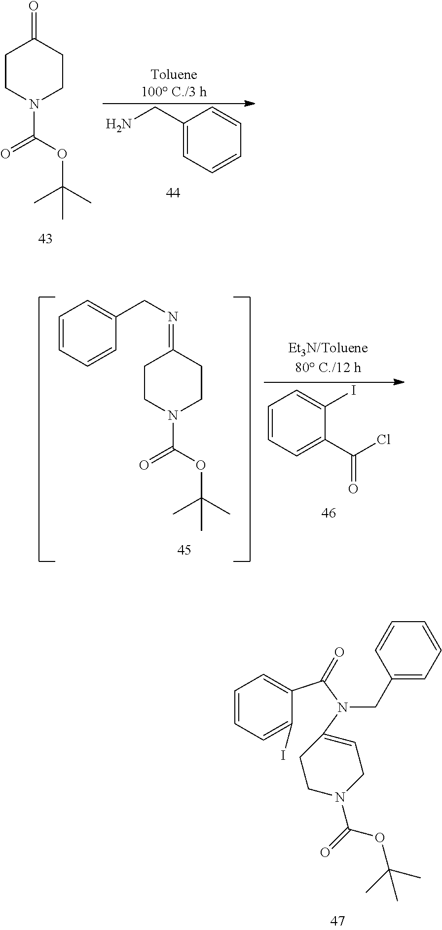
C1=CC=C(I)C(C(N(CC2=CC=CC=C2)C2=CCN(C(=O)OC(C)(C)C)CC2)=O)=C1.C1CN(C(=O)OC(C)(C)C)CCC1=O.C1(CN)=CC=CC=C1.C1=CC=C(C(Cl)=O)C(I)=C1.C1CN(C(=O)OC(C)(C)C)CCC1=NCC1=CC=CC=C1
